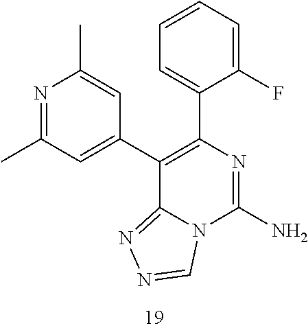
N1=C(C)C=C(C2=C(C3=CC=CC=C3F)N=C(N)N3C2=NN=C3)C=C1C
